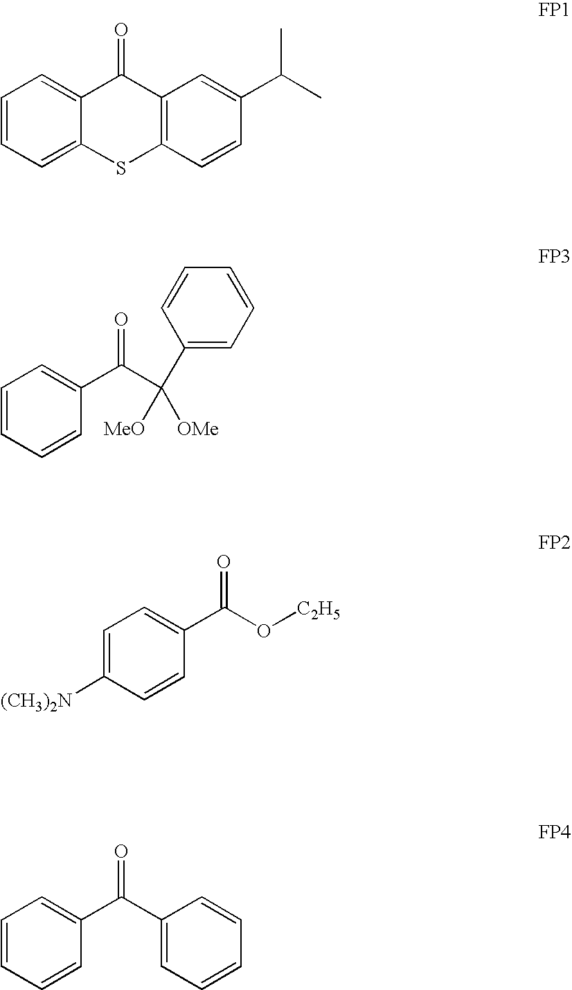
C1=C2C(=CC=C1)C(=O)C1=C(S2)C=CC(C(C)C)=C1.C1=CC(C(C(C2=CC=CC=C2)([MeO])[OMe])=O)=CC=C1.C1=CC(C(O[C2H5])=O)=CC=C1[(CH3)2N].C1=CC(C(C2=CC=CC=C2)=O)=CC=C1
